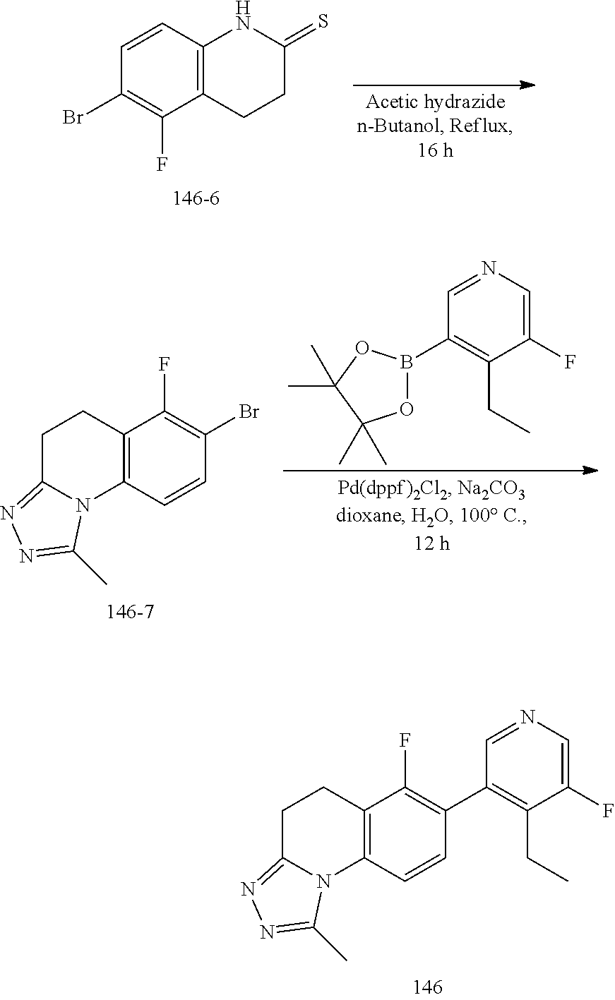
C12=C(C=CC(C3=C(CC)C(F)=CN=C3)=C1F)N1C(=NN=C1C)CC2.C12=C(C=CC(Br)=C1F)NC(=S)CC2.C1(F)=CN=CC(B2OC(C)(C)C(C)(C)O2)=C1CC.C12=C(C=CC(Br)=C1F)N1C(=NN=C1C)CC2
